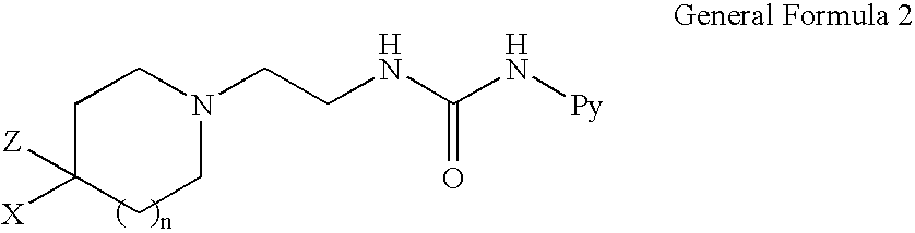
C1C([Z])([X])CCN(CCNC(N[Py])=O)C1
